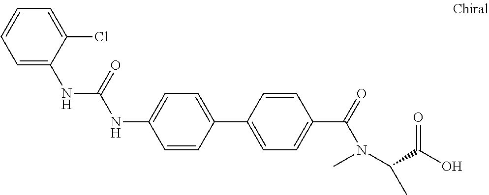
C1=CC(C2=CC=C(C(=O)N(C)C(C(O)=O)C)C=C2)=CC=C1NC(NC1=CC=CC=C1Cl)=O
